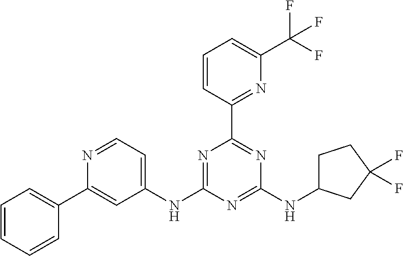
N1=CC=C(NC2=NC(C3=NC(C(F)(F)F)=CC=C3)=NC(NC3CCC(F)(F)C3)=N2)C=C1C1=CC=CC=C1
